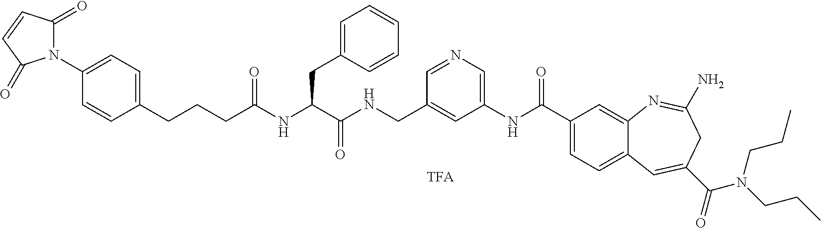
C1(CCCC(NC(C(=O)NCC2=CC(NC(=O)C3=CC=C4C(=C3)N=C(N)CC(C(N(CCC)CCC)=O)=C4)=CN=C2)CC2=CC=CC=C2)=O)=CC=C(N2C(=O)C=CC2=O)C=C1
